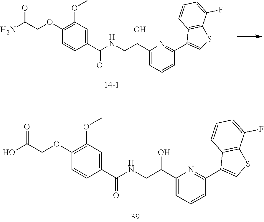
C1(C(NCC(C2=CC=CC(C3=CSC4=C3C=CC=C4F)=N2)O)=O)=CC(OC)=C(OCC(N)=O)C=C1.C1(C(NCC(C2=CC=CC(C3=CSC4=C3C=CC=C4F)=N2)O)=O)=CC(OC)=C(OCC(O)=O)C=C1
